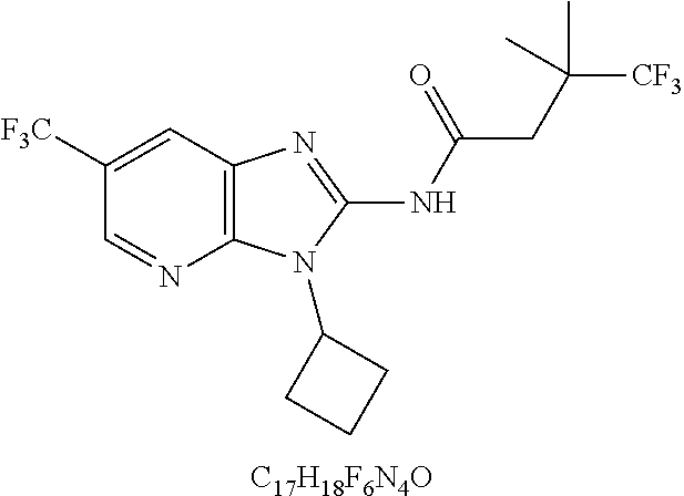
C1([F3C])=CC2=C(N=C1)N(C1CCC1)C(NC(CC([CF3])(C)C)=O)=N2.[C17H18F6N4O]
